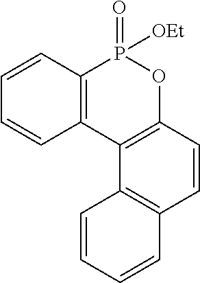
C1=CC2=C(C=C1)C1=C(OP2(=O)[OEt])C=CC2=C1C=CC=C2
